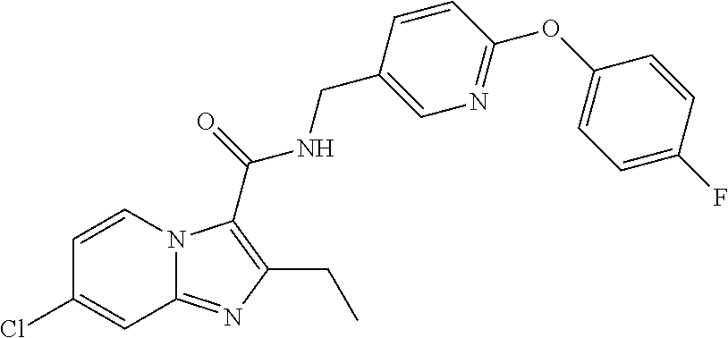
C1=CN2C(=NC(CC)=C2C(NCC2=CN=C(OC3=CC=C(F)C=C3)C=C2)=O)C=C1Cl
